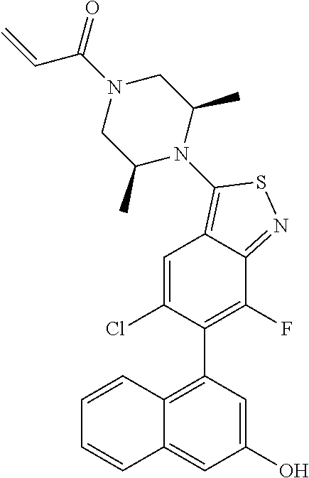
C12=C(C3=C(F)C4=NSC(N5C(C)CN(C(C=C)=O)CC5C)=C4C=C3Cl)C=C(O)C=C1C=CC=C2
